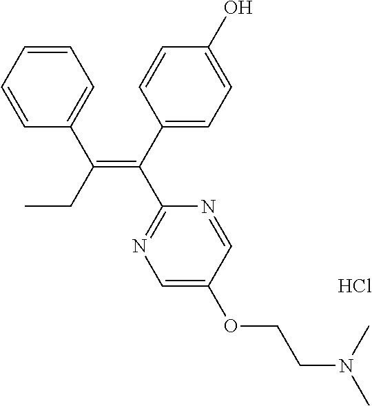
CCC(=C(C1=NC=C(OCCN(C)C)C=N1)C1=CC=C(O)C=C1)C1=CC=CC=C1.Cl
